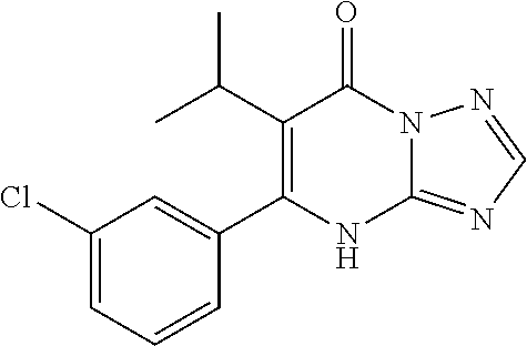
C12=NC=NN1C(=O)C(C(C)C)=C(C1=CC(Cl)=CC=C1)N2
